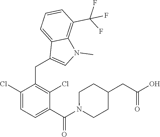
C1(Cl)=CC=C(C(=O)N2CCC(CC(O)=O)CC2)C(Cl)=C1CC1=CN(C)C2=C(C(F)(F)F)C=CC=C12
